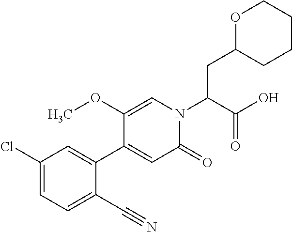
C(C(N1C=C(OC)C(C2=CC(Cl)=CC=C2C#N)=CC1=O)C(O)=O)C1CCCCO1
